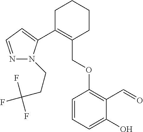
C1C(C2=CC=NN2CCC(F)(F)F)=C(COC2=C(C=O)C(O)=CC=C2)CCC1
